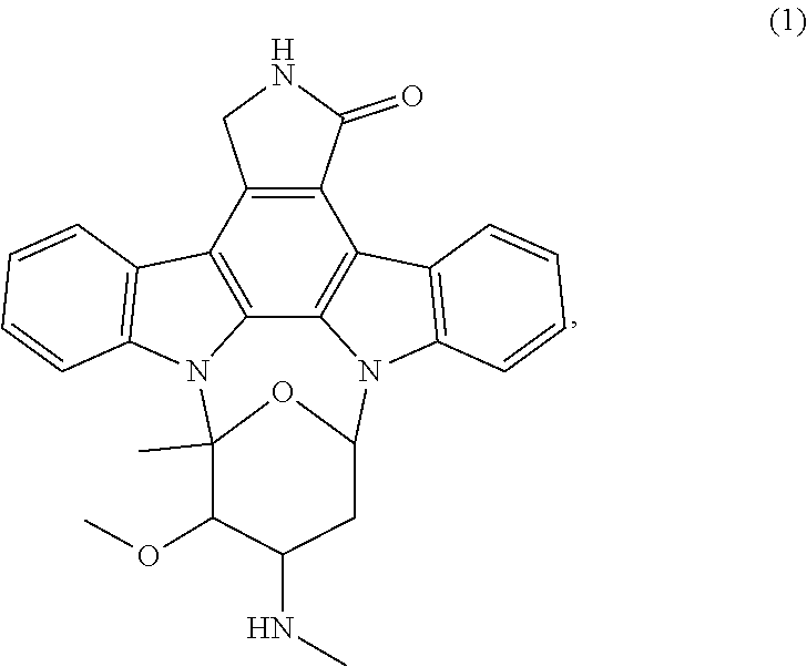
C12=C(C3=C4C5=C1C1=C(N5C5OC(C)(N4C4=C3C=CC=C4)C(OC)C(NC)C5)C=CC=C1)CNC2=O
